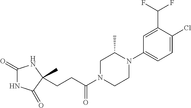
C1(=O)NC(=O)C(C)(CCC(N2CCN(C3=CC=C(Cl)C(C(F)F)=C3)C(C)C2)=O)N1
